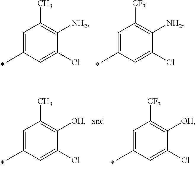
C1=C(C)C=C(Cl)C([NH2])=C1[CF3].C1=C(C)C=C(Cl)C([NH2])=C1C.C1=C(C)C=C(Cl)C([OH])=C1[CF3].C1=C(C)C=C(Cl)C([OH])=C1C
